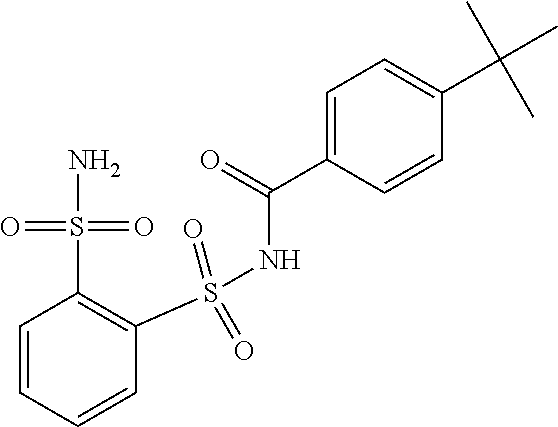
C1=CC=CC(S(NC(C2=CC=C(C(C)(C)C)C=C2)=O)(=O)=O)=C1S(N)(=O)=O
